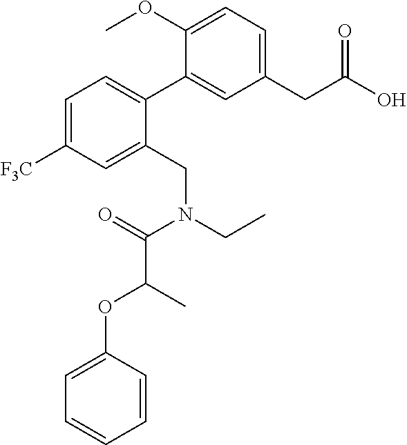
C1(CC(O)=O)=CC=C(OC)C(C2=CC=C([F3C])C=C2CN(CC)C(=O)C(OC2=CC=CC=C2)C)=C1
